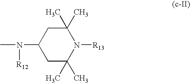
C1(C)(C)CC(N(C)[R12])CC(C)(C)N1[R13]
